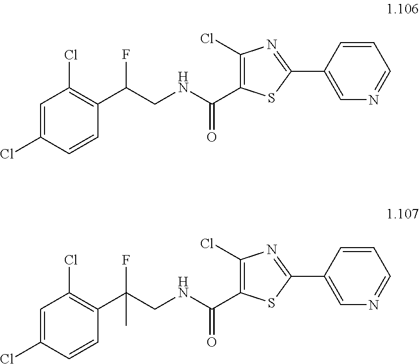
C1=C(Cl)C=CC(C(CNC(=O)C2=C(Cl)N=C(C3=CN=CC=C3)S2)F)=C1Cl.C1=C(Cl)C=CC(C(CNC(=O)C2=C(Cl)N=C(C3=CN=CC=C3)S2)(F)C)=C1Cl
